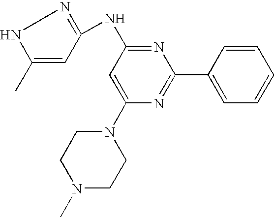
C1(C2=NC(N3CCN(C)CC3)=CC(NC3=NNC(C)=C3)=N2)=CC=CC=C1
